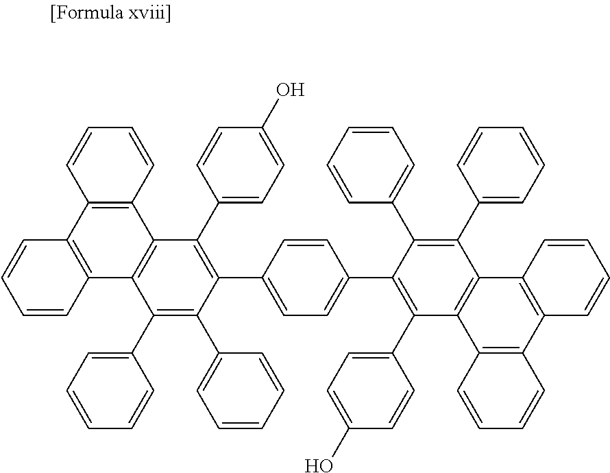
C12=C(C=CC=C1)C1=C(C3=C2C=CC=C3)C(C2=CC=CC=C2)=C(C2=CC=CC=C2)C(C2=CC=C(C3=C(C4=CC=C(O)C=C4)C4=C(C(C5=CC=CC=C5)=C3C3=CC=CC=C3)C3=C(C5=C4C=CC=C5)C=CC=C3)C=C2)=C1C1=CC=C(O)C=C1
